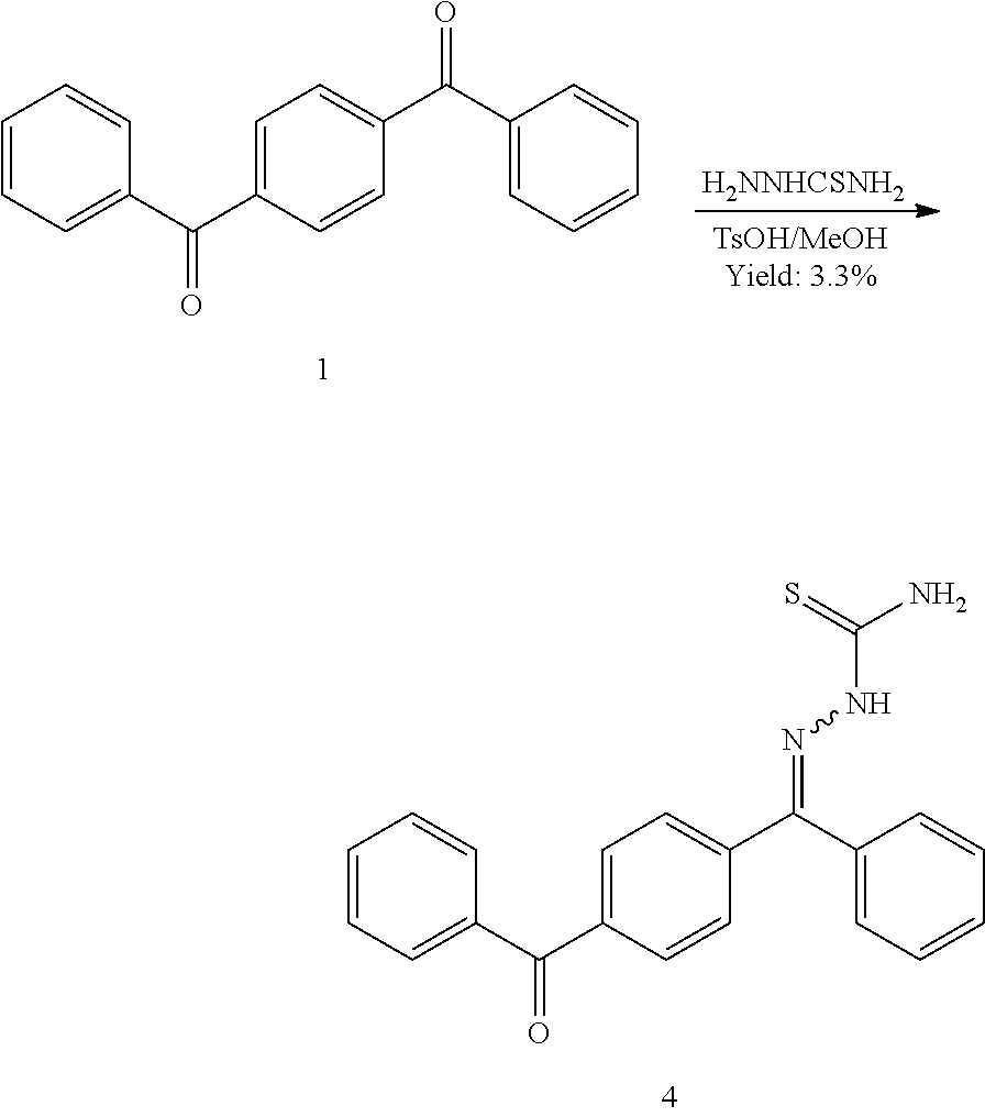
C1=C(C(C2=CC=CC=C2)=O)C=CC(C(C2=CC=CC=C2)=NNC(N)=S)=C1.C1=C(C(C2=CC=CC=C2)=O)C=CC(C(C2=CC=CC=C2)=O)=C1.[H2NNHCSNH2]
